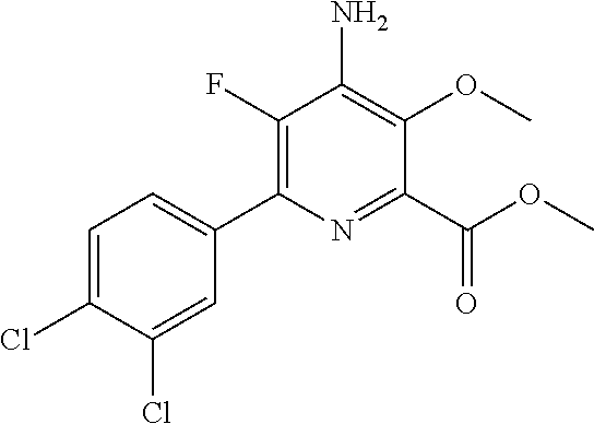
C1(F)=C(C2=CC=C(Cl)C(Cl)=C2)N=C(C(OC)=O)C(OC)=C1N
